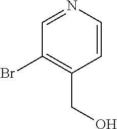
C1(Br)=C(CO)C=CN=C1
